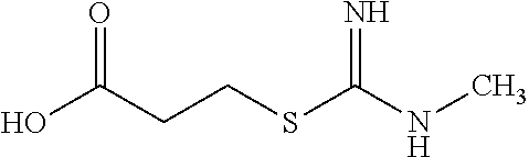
OC(CCSC(=N)NC)=O
